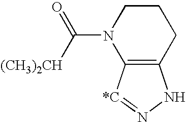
C12=C([*C]=NN1)N(C([(CH3)2CH])=O)CCC2
